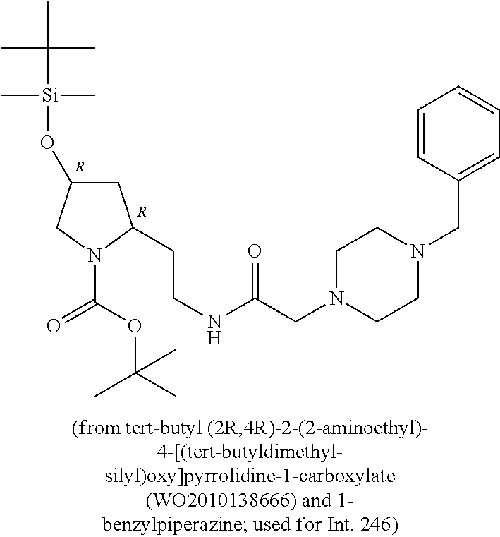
C1C(O[Si](C(C)(C)C)(C)C)CN(C(OC(C)(C)C)=O)C1CCNC(CN1CCN(CC2=CC=CC=C2)CC1)=O.[R].[R]
